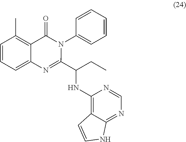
C1=CC=C2C(=C1C)C(=O)N(C1=CC=CC=C1)C(C(CC)NC1=C3C(=NC=N1)NC=C3)=N2
